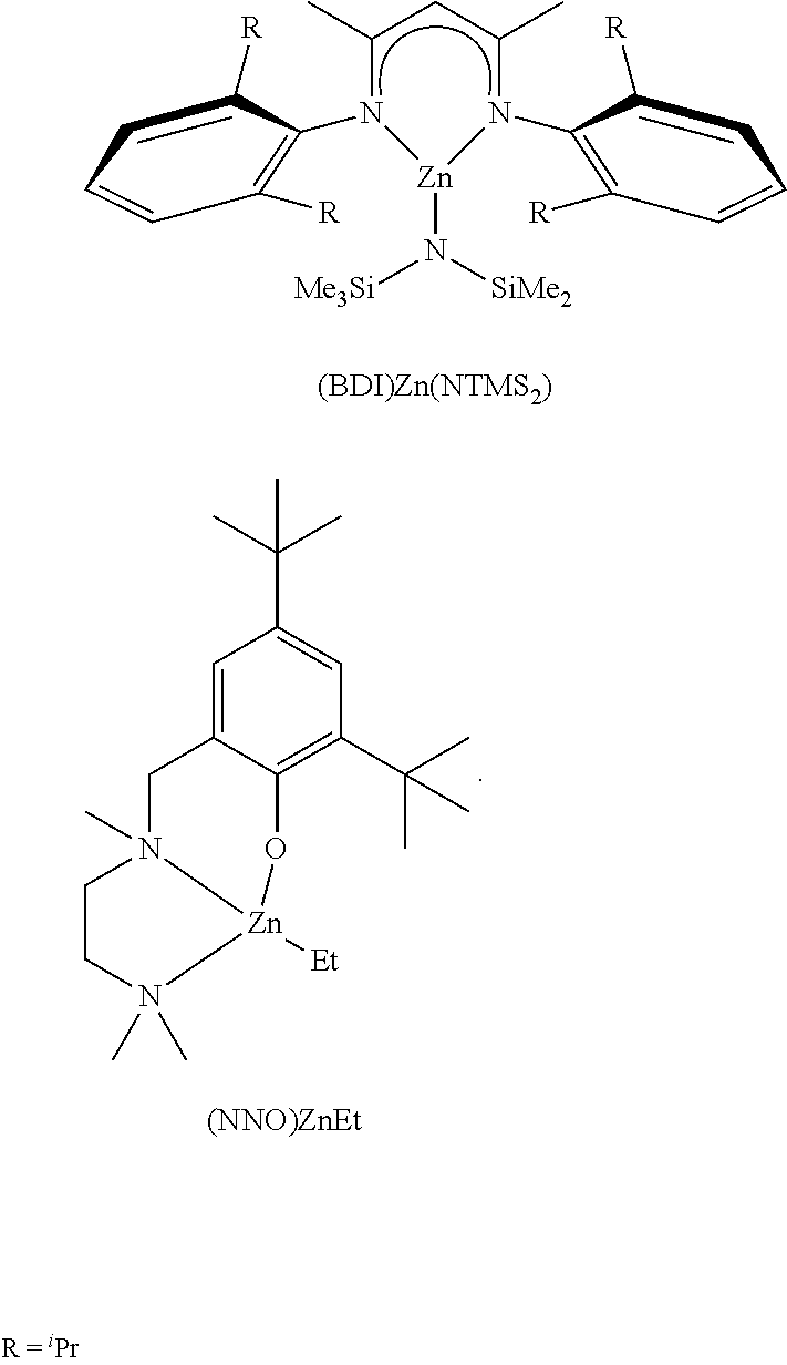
N1(C2=C([R])C=CC=C2[R])C(C)CC(C)N(C2=C([R])C=CC=C2[R])[Zn]1N([Me3Si])[SiMe2].[(BDI)Zn(NTMS2)].C(C1=CC(C(C)(C)C)=C2C(=C1)CN1(C)CCN(C)(C)[Zn]1([Et])O2)(C)(C)C.[(NNO)ZnEt]
